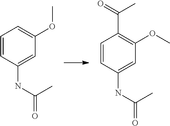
C1=CC(NC(=O)C)=CC(OC)=C1.C1=CC(NC(=O)C)=CC(OC)=C1C(=O)C
